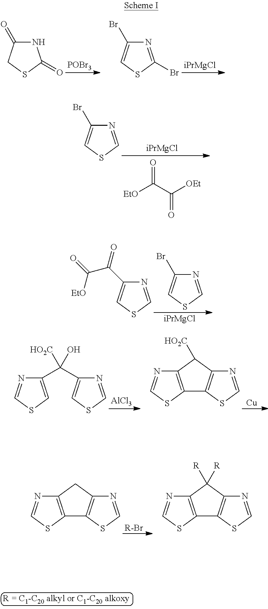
[POBr3].[iPrMgCl].N1C(=O)CSC1=O.N1=C(Br)SC=C1Br.[EtO]C(C([OEt])=O)=O.[iPrMgCl].N1=CSC=C1Br.[iPrMgCl].N1=CSC=C1Br.N1=CSC=C1C(=O)C(=O)[EtO].[AlCl3].[Cu].C1(C(C2=CSC=N2)([HO2C])O)=CSC=N1.C12=C(SC=N1)C1=C(C2[HO2C])N=CS1.[R-Br].C12=C(SC=N1)C1=C(C2)N=CS1.C12=C(SC=N1)C1=C(C2([R])[R])N=CS1
